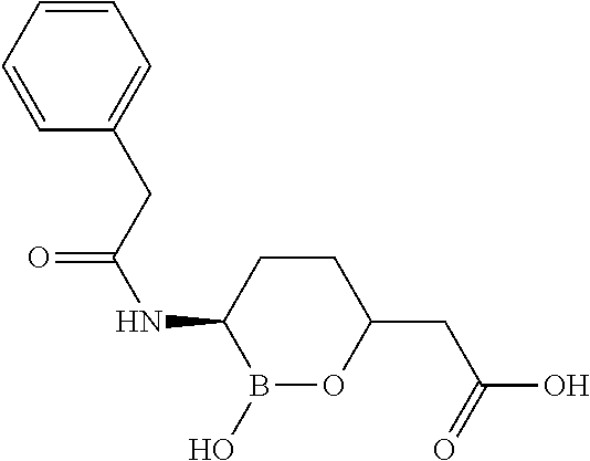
C1CC(NC(=O)CC2=CC=CC=C2)B(O)OC1CC(O)=O
